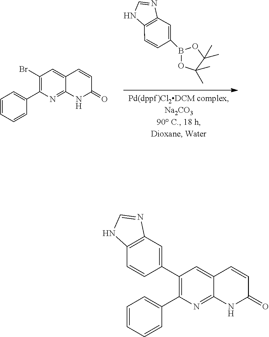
C1(Br)=C(C2=CC=CC=C2)N=C2C(=C1)C=CC(=O)N2.C12=C(C=C(B3OC(C)(C)C(C)(C)O3)C=C1)N=CN2.C1(C2=CC3=C(C=C2)NC=N3)=C(C2=CC=CC=C2)N=C2C(=C1)C=CC(=O)N2
